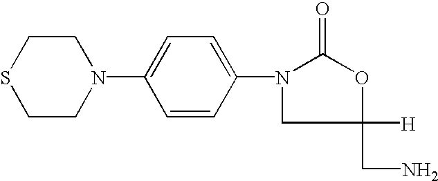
C1CSCCN1C1=CC=C(N2CC([H])(CN)OC2=O)C=C1
